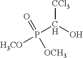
P(C(O)[CCl3])([H3CO])(=O)[OCH3]
